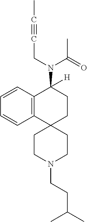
C12=C(C=CC=C1)C(N(C(C)=O)CC#CC)([H])CCC21CCN(CCC(C)C)CC1
